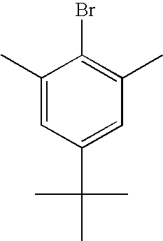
C1(C)=CC(C(C)(C)C)=CC(C)=C1Br
